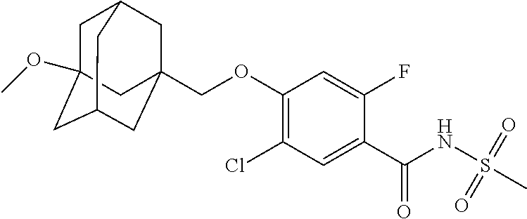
C1(Cl)=C(OCC23CC4CC(OC)(CC(C2)C4)C3)C=C(F)C(C(NS(C)(=O)=O)=O)=C1
